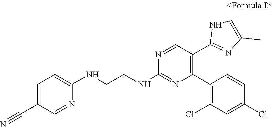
C1=C(C#N)C=NC(NCCNC2=NC(C3=C(Cl)C=C(Cl)C=C3)=C(C3=NC(C)=CN3)C=N2)=C1
